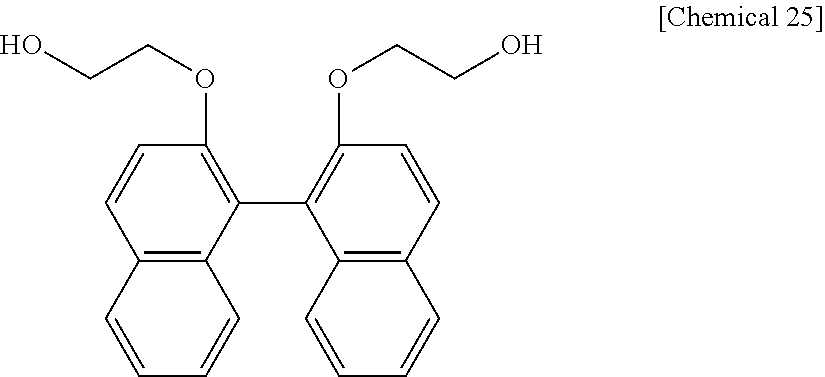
C12=C(C(C3=C(OCCO)C=CC4=C3C=CC=C4)=C(OCCO)C=C1)C=CC=C2
